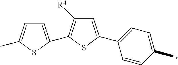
C1=C(C2=C([R4])C=C(C3=CC=C(C)C=C3)S2)SC(C)=C1
